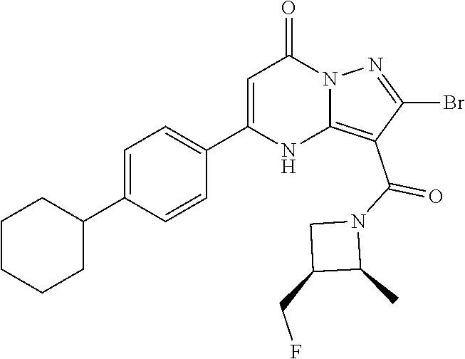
C1C(CF)C(C)N1C(C1=C2NC(C3=CC=C(C4CCCCC4)C=C3)=CC(=O)N2N=C1Br)=O
